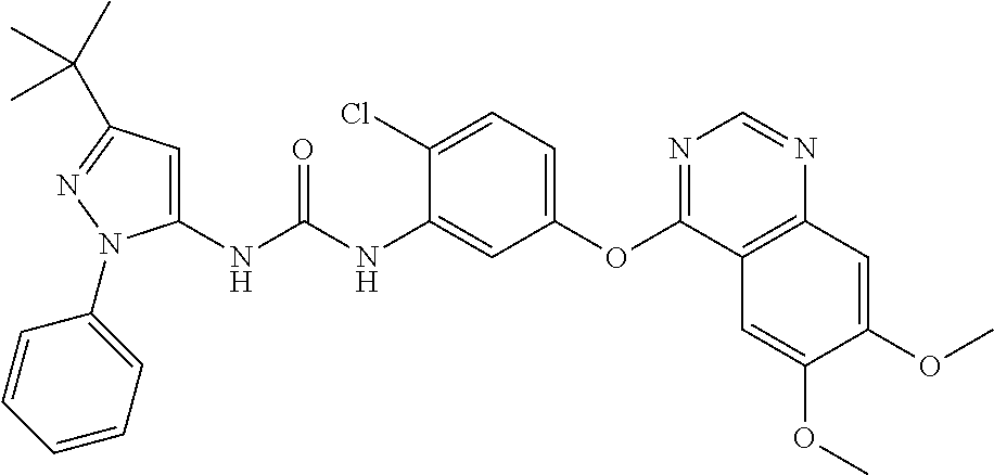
C1(NC(NC2=CC(OC3=NC=NC4=C3C=C(OC)C(OC)=C4)=CC=C2Cl)=O)=CC(C(C)(C)C)=NN1C1=CC=CC=C1
